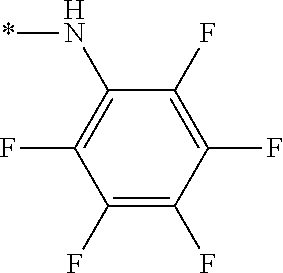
*NC1=C(F)C(F)=C(F)C(F)=C1F
